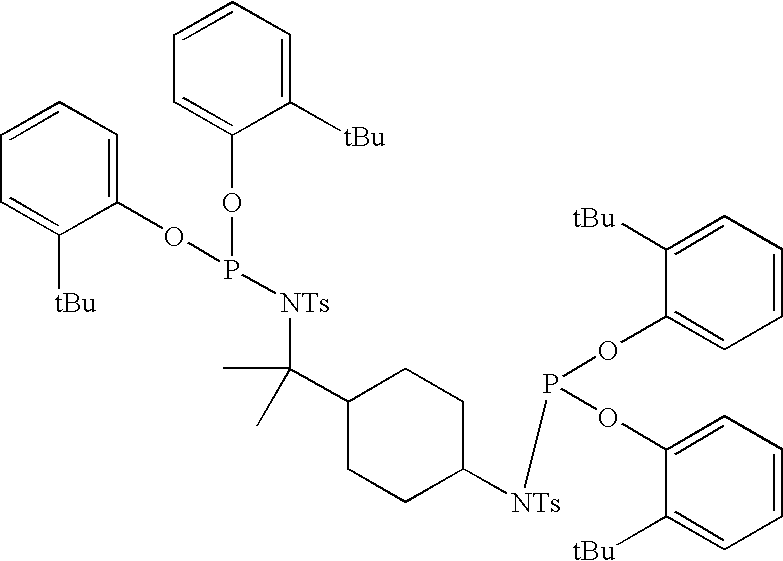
C1=CC=C(OP(OC2=CC=CC=C2[tBu])[NTs]C(C2CCC([NTs]P(OC3=CC=CC=C3[tBu])OC3=CC=CC=C3[tBu])CC2)(C)C)C([tBu])=C1
